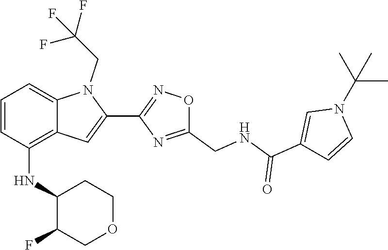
N1(C(C)(C)C)C=CC(C(=O)NCC2=NC(C3=CC4=C(NC5C(F)COCC5)C=CC=C4N3CC(F)(F)F)=NO2)=C1
